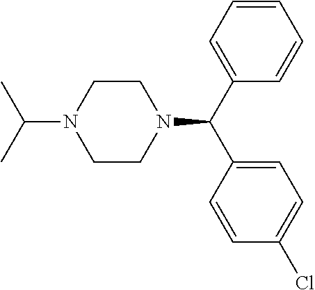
C1(C(N2CCN(C(C)C)CC2)C2=CC=C(Cl)C=C2)=CC=CC=C1
